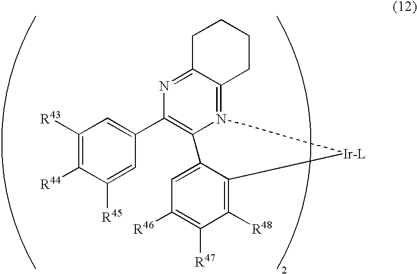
C1([R43])=C([R44])C([R45])=CC(C2=C3N(=C4C(=N2)CCCC4)[Ir-L]C2=C([R48])C([R47])=C([R46])C=C32)=C1
